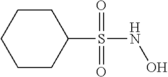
C1(S(NO)(=O)=O)CCCCC1
